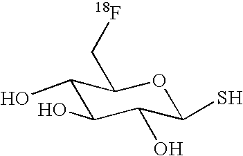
C1(O)C(O)C(O)C(S)OC1C[18F]
